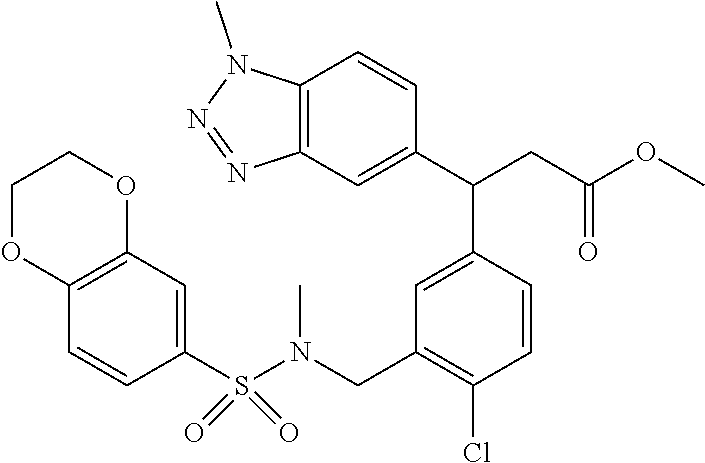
C1=C(C(C2=CC3=C(C=C2)N(C)N=N3)CC(OC)=O)C=CC(Cl)=C1CN(S(C1=CC2=C(C=C1)OCCO2)(=O)=O)C
